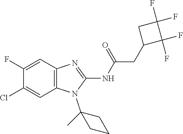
C1(F)=CC2=C(C=C1Cl)N(C1(C)CCC1)C(NC(=O)CC1C(F)(F)C(F)(F)C1)=N2
